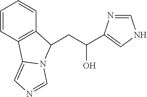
C1=CC2=C(C=C1)C(CC(C1=CNC=N1)O)N1C2=CN=C1
